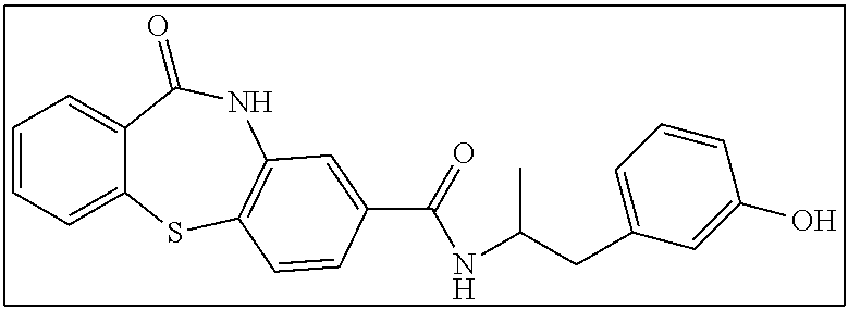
C1=CC=C2C(=C1)C(=O)NC1=C(S2)C=CC(C(=O)NC(C)CC2=CC=CC(O)=C2)=C1
